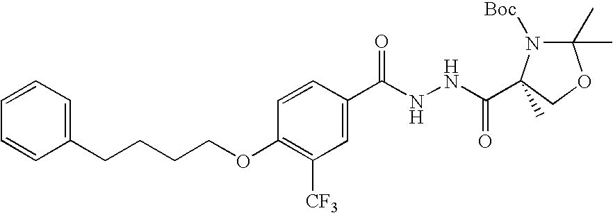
C1=C(C(NNC(=O)C2(C)N([Boc])C(C)(C)OC2)=O)C=CC(OCCCCC2=CC=CC=C2)=C1[CF3]
